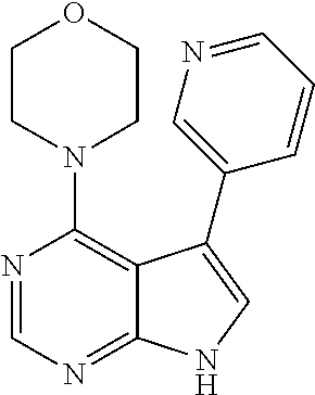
C12=NC=NC(N3CCOCC3)=C1C(C1=CN=CC=C1)=CN2
